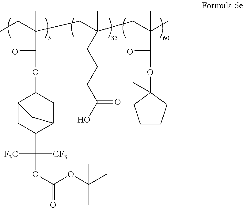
CCC(CC(CC(C)(C)C(=O)OC1(C)CCCC1)(C)CCCC(O)=O)(C(=O)OC1C2CC(C([F3C])([CF3])OC(OC(C)(C)C)=O)C(C1)C2)C
